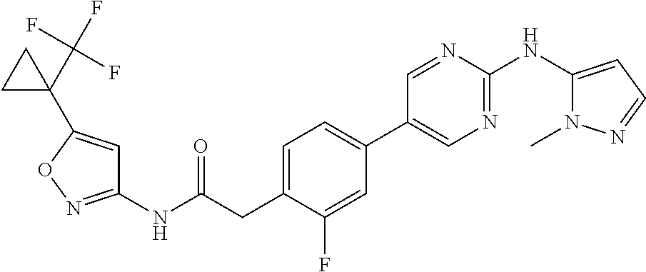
C1(NC(=O)CC2=CC=C(C3=CN=C(NC4=CC=NN4C)N=C3)C=C2F)=NOC(C2(C(F)(F)F)CC2)=C1
